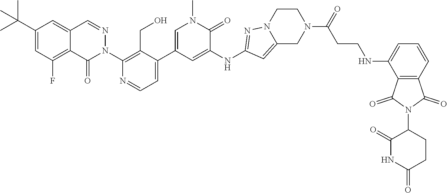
C1(=O)CCC(N2C(=O)C3=C(C=CC=C3NCCC(N3CC4=CC(NC5=CC(C6=CC=NC(N7N=CC8=CC(C(C)(C)C)=CC(F)=C8C7=O)=C6CO)=CN(C)C5=O)=NN4CC3)=O)C2=O)C(=O)N1
